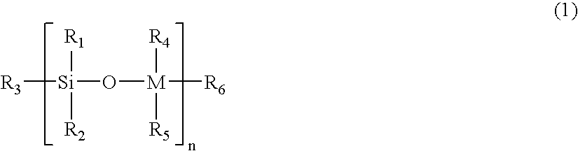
[R3][Si](O[M]([R5])([R4])[R6])([R1])[R2]
